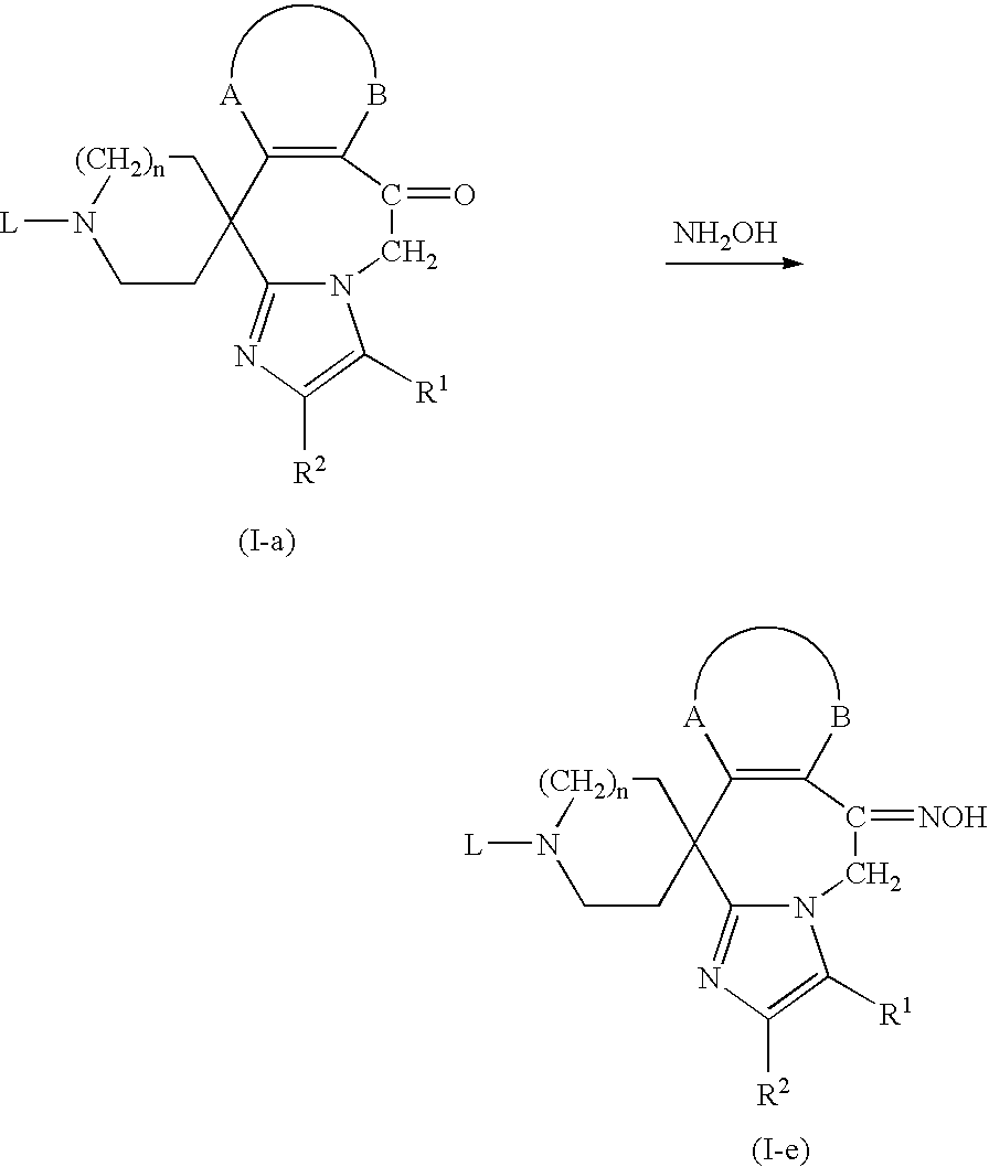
C1CC2(C[(CH2)n]N1[L])C1=NC([R2])=C([R1])N1CC(=O)C(B)=C2[A].[NH2OH].C1CC2(C[(CH2)n]N1[L])C1=NC([R2])=C([R1])N1CC(=[NOH])C(B)=C2[A]
